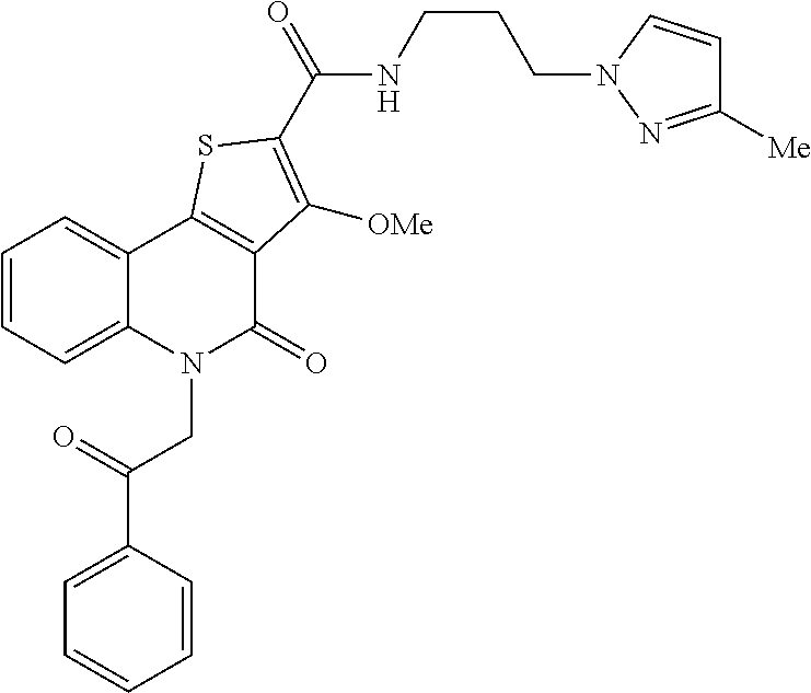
C1=CC=C2C(=C1)C1=C(C(=O)N2CC(C2=CC=CC=C2)=O)C([OMe])=C(C(=O)NCCCN2C=CC([Me])=N2)S1
